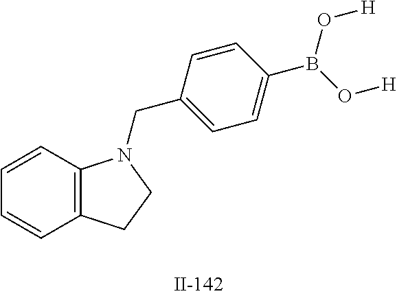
C1=CC2=C(C=C1)CCN2CC1=CC=C(B(O[H])O[H])C=C1
